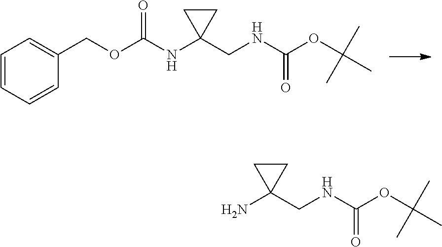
C1CC1(NC(OCC1=CC=CC=C1)=O)CNC(OC(C)(C)C)=O.C1CC1(N)CNC(OC(C)(C)C)=O
